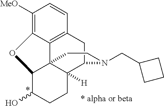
C1([MeO])=C2C3=C(C=C1)CC1C4([H])C3(C(C(O)CC4)O2)CCN1CC1CCC1
